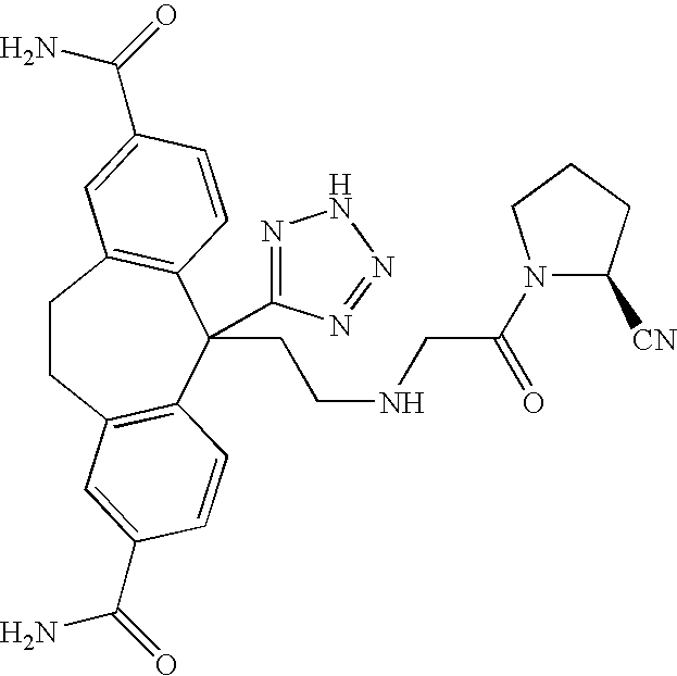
C1CC2=C(C(CCNCC(N3C([CN])CCC3)=O)(C3=NNN=N3)C3=C1C=C(C(=O)N)C=C3)C=CC(C(=O)N)=C2
